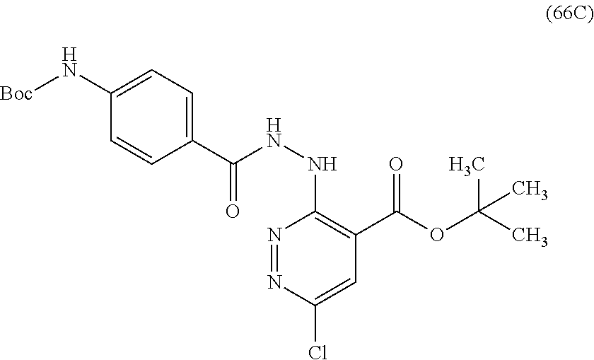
C1(N[Boc])=CC=C(C(=O)NNC2=C(C(=O)OC(C)(C)C)C=C(Cl)N=N2)C=C1
